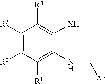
C1([R3])=C([R2])C([R1])=C(NC[Ar])C([XH])=C1[R4]
